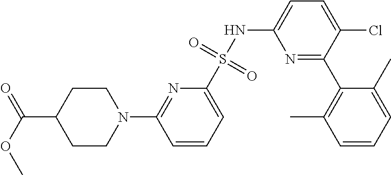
C1=CC=C(S(NC2=CC=C(Cl)C(C3=C(C)C=CC=C3C)=N2)(=O)=O)N=C1N1CCC(C(OC)=O)CC1
